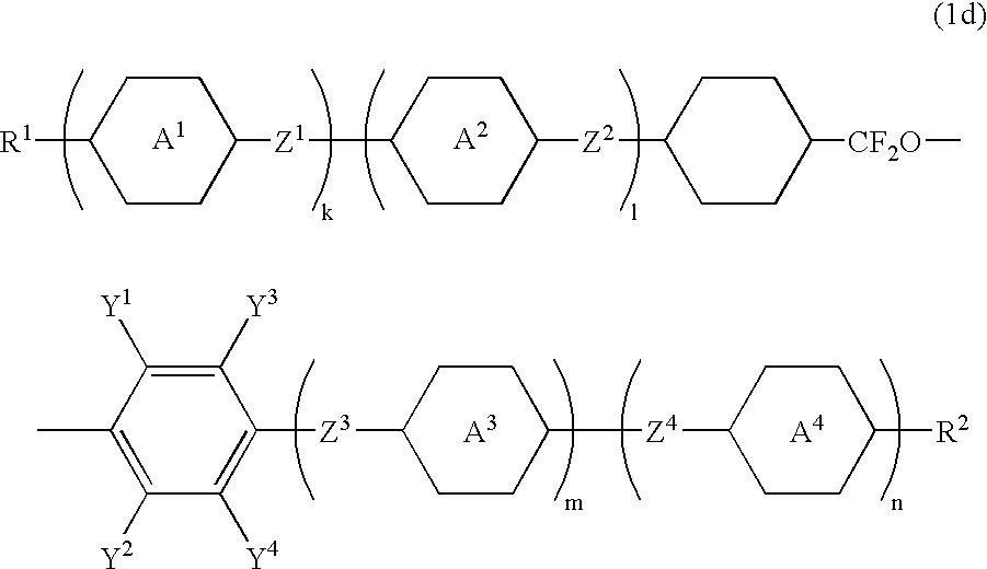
[A1].[A2].[R1]C1CCC([Z1]C2CCC([Z2]C3CCC([CF2O]C)CC3)CC2)CC1.[A4].[A3].C1(C)=C([Y2])C([Y4])=C([Z3]C2CCC([Z4]C3CCC([R2])CC3)CC2)C([Y3])=C1[Y1]
